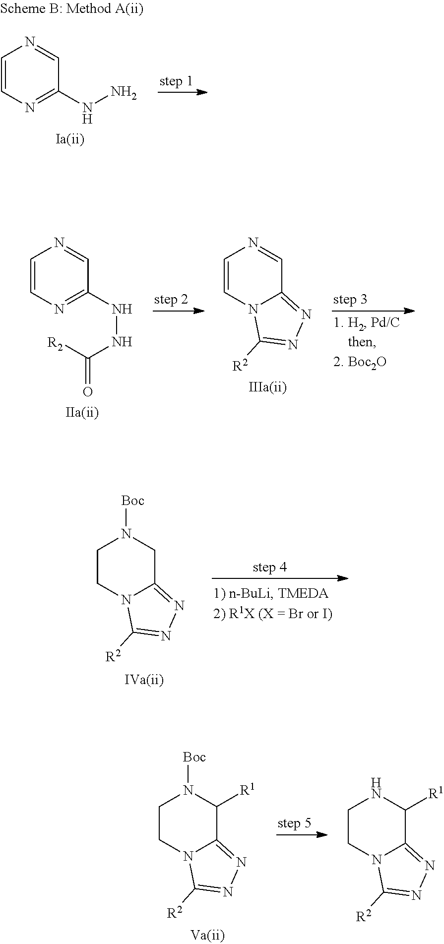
C1=CN=C(NN)C=N1.C1=CN=C(NNC(=O)[R2])C=N1.C1=CN2C(=NN=C2[R2])C=N1.C1CN2C(=NN=C2[R2])CN1[Boc].C1CN2C(=NN=C2[R2])C([R1])N1[Boc].C1CN2C(=NN=C2[R2])C([R1])N1
